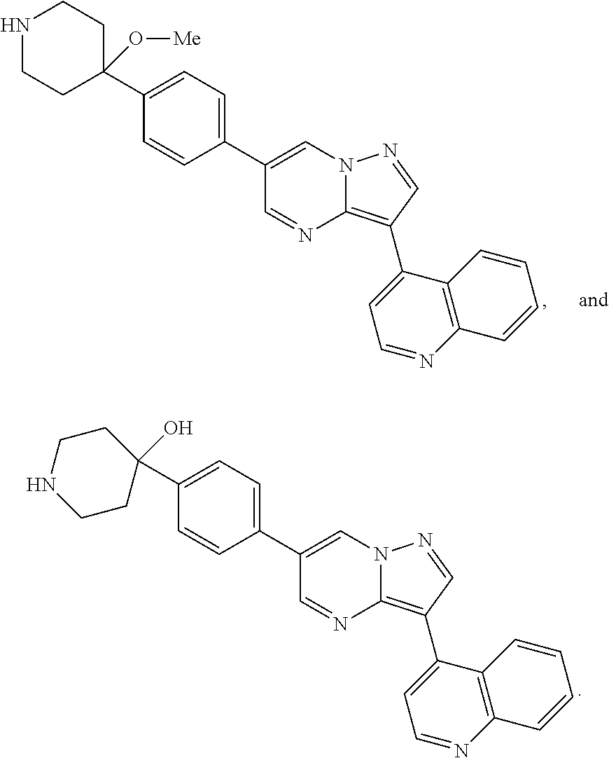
C1(C2=CN3C(=C(C4=CC=NC5=C4C=CC=C5)C=N3)N=C2)=CC=C(C2(O)CCNCC2)C=C1.C1(C2=CN3C(=C(C4=CC=NC5=C4C=CC=C5)C=N3)N=C2)=CC=C(C2(O[Me])CCNCC2)C=C1
